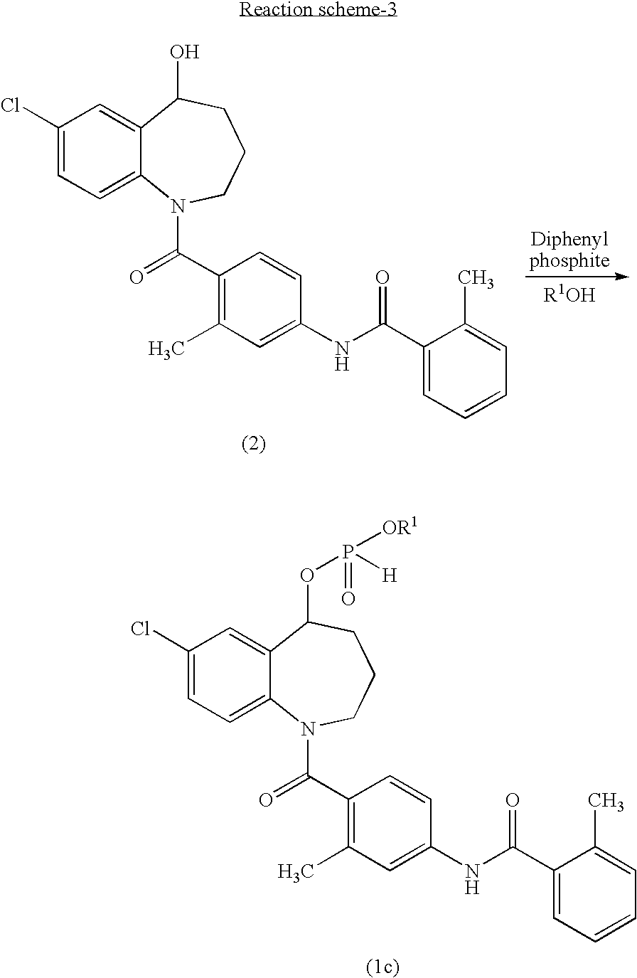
C1(Cl)=CC=C2C(=C1)C(OP([OR1])([H])=O)CCCN2C(C1=C(C)C=C(NC(C2=CC=CC=C2C)=O)C=C1)=O.C1(Cl)=CC=C2C(=C1)C(O)CCCN2C(C1=C(C)C=C(NC(C2=CC=CC=C2C)=O)C=C1)=O.[Diphenylphosphite]
